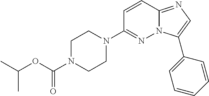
C1(N2CCN(C(OC(C)C)=O)CC2)=NN2C(=NC=C2C2=CC=CC=C2)C=C1
